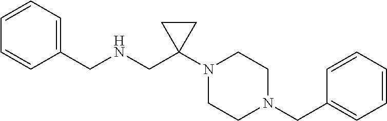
C1=CC=CC=C1CNCC1(N2CCN(CC3=CC=CC=C3)CC2)CC1
